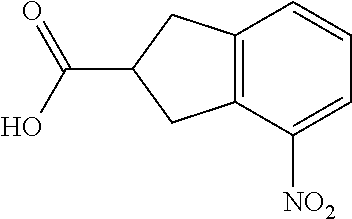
C12=C(C([NO2])=CC=C1)CC(C(O)=O)C2
